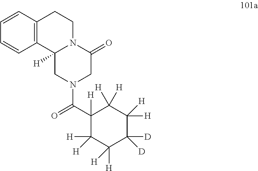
C12=C(C=CC=C1)CCN1C2([H])CN(C(C2([H])C([H])([H])C([H])([H])C([D])([D])C([H])([H])C2([H])[H])=O)CC1=O
